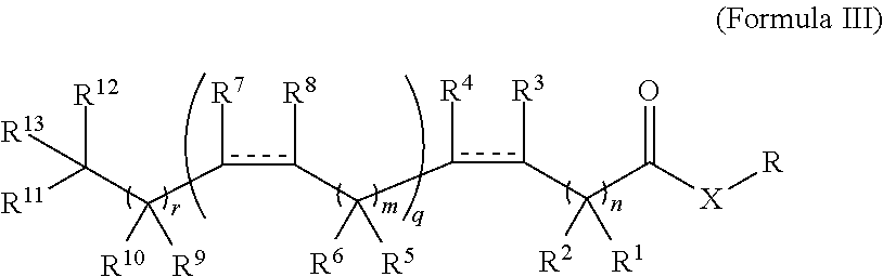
C(C(c(c(C(c(c(C(C([X][R])=O)([R2])[R1])[R3])[R4])([R6])[R5])[R8])[R7])([R10])[R9])([R11])([R12])[R13]
